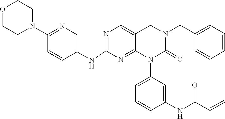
C=CC(NC1=CC(N2C(=O)N(CC3=CC=CC=C3)CC3=CN=C(NC4=CN=C(N5CCOCC5)C=C4)N=C32)=CC=C1)=O
